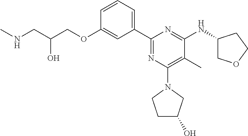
C1=CC=C(C2=NC(N3CCC(O)C3)=C(C)C(NC3COCC3)=N2)C=C1OCC(CNC)O
